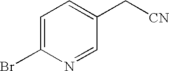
C1=C(Br)N=CC(C[CN])=C1
